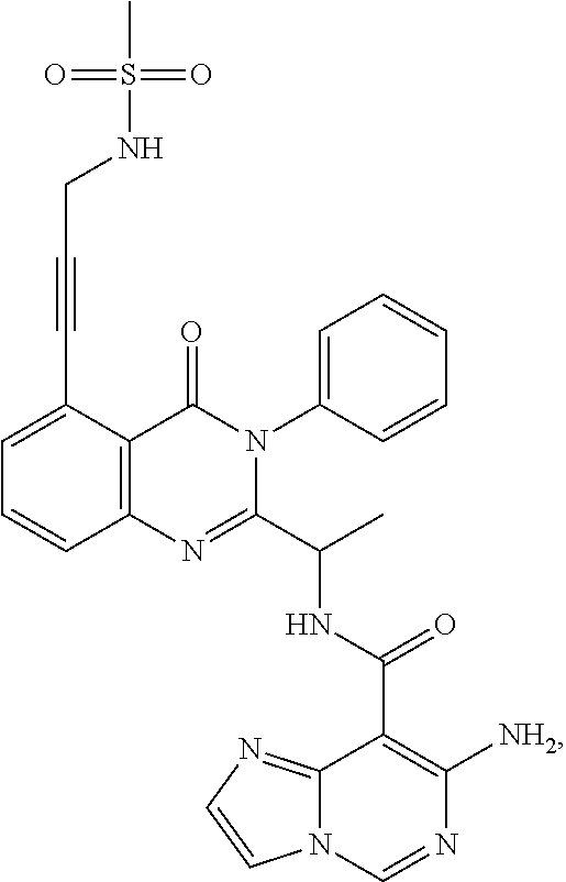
C1=C(C#CCNS(=O)(=O)C)C2=C(C=C1)N=C(C(C)NC(C1=C([NH2])N=CN3C1=NC=C3)=O)N(C1=CC=CC=C1)C2=O
